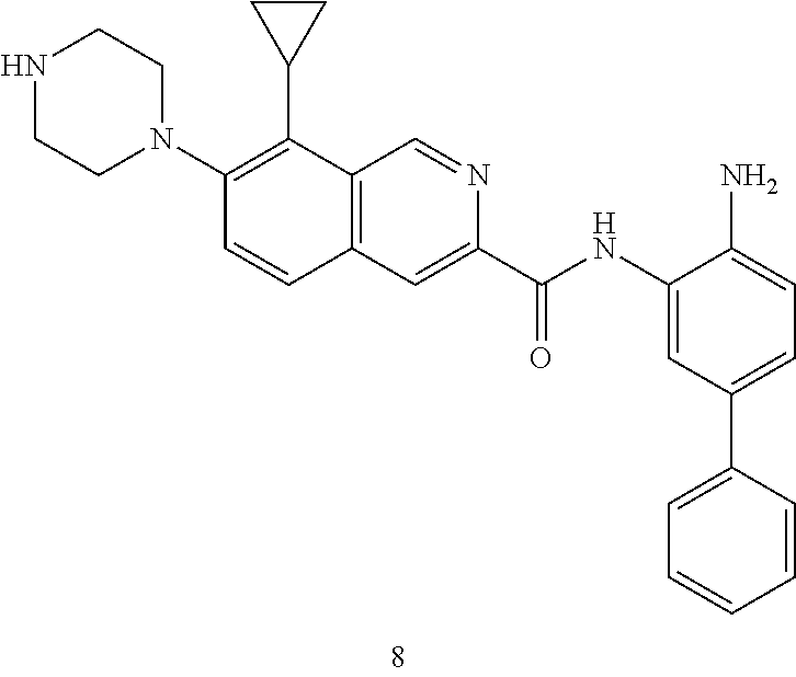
C1(N2CCNCC2)=C(C2CC2)C2=C(C=C1)C=C(C(=O)NC1=CC(C3=CC=CC=C3)=CC=C1N)N=C2
